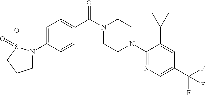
C1(N2CCN(C(C3=C(C)C=C(N4CCCS4(=O)=O)C=C3)=O)CC2)=NC=C(C(F)(F)F)C=C1C1CC1
